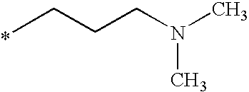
C(C)CCN(C)C
